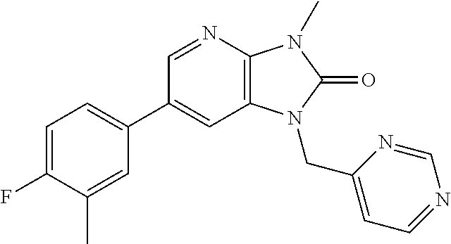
C1=C(F)C(C)=CC(C2=CC3=C(N=C2)N(C)C(=O)N3CC2=CC=NC=N2)=C1
